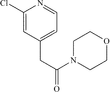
C1(Cl)=CC(CC(N2CCOCC2)=O)=CC=N1
